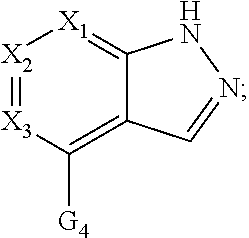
[X2]1=[X3]C([G4])=C2C(=[X1]1)NN=C2
